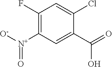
C1(F)=C([N+]([O-])=O)C=C(C(O)=O)C(Cl)=C1
